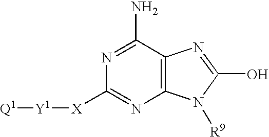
C12=C(C(N)=NC([X][Y1][Q1])=N1)N=C(O)N2[R9]
